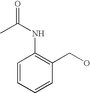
C1=CC=CC(CO)=C1NC(=O)C
